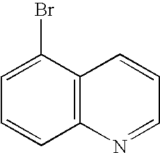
C1(Br)=CC=CC2=C1C=CC=N2
